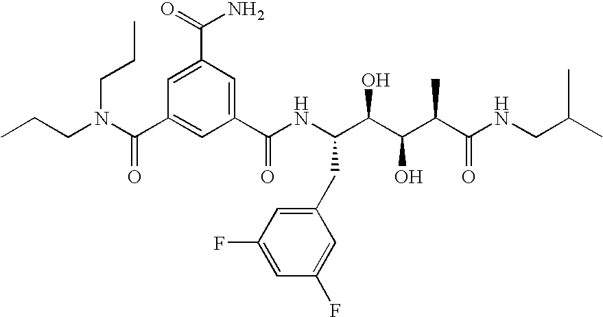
CCCN(C(C1=CC(C(NC(C(C(C(C(NCC(C)C)=O)C)O)O)CC2=CC(F)=CC(F)=C2)=O)=CC(C(=O)N)=C1)=O)CCC
